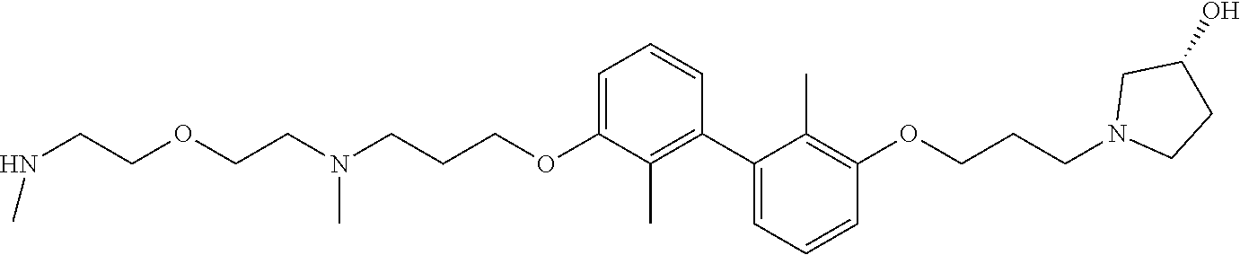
C1=C(OCCCN(CCOCCNC)C)C(C)=C(C2=CC=CC(OCCCN3CCC(O)C3)=C2C)C=C1
